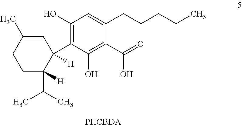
C1(C2([H])C=C(C)CCC2(C(C)C)[H])=C(O)C=C(CCCCC)C(C(O)=O)=C1O.[PHCBDA]
